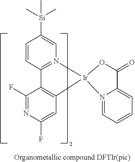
C1=CC2=N(C=C1[Si](C)(C)C)[Ir]1(C3=C2C(F)=NC(F)=C3)N2=CC=CC=C2C(=O)O1
